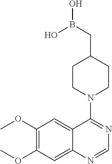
C1(OC)=C(OC)C=C2C(=C1)C(N1CCC(CB(O)O)CC1)=NC=N2
